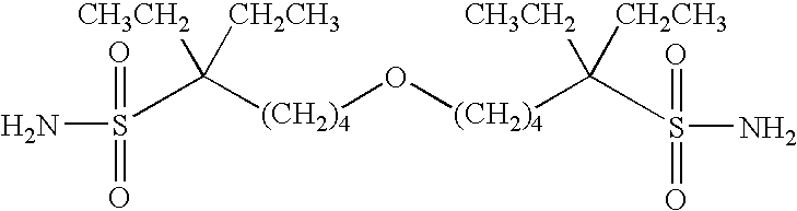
[(CH2)4](O[(CH2)4]C([CH3CH2])([CH2CH3])S(=O)(=O)N)C([CH3CH2])([CH2CH3])S(N)(=O)=O
